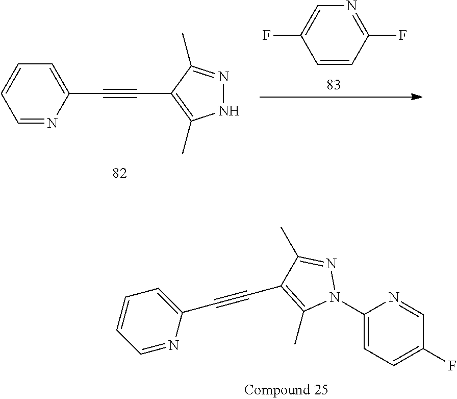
C1=NC(C#CC2=C(C)N(C3=CC=C(F)C=N3)N=C2C)=CC=C1.C1=CC=C(C#CC2=C(C)NN=C2C)N=C1.C1=CC(F)=NC=C1F
